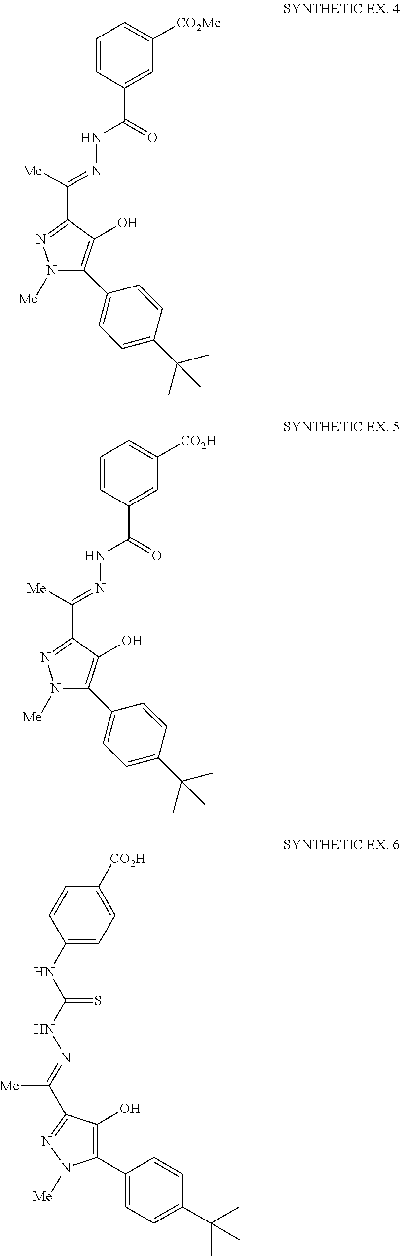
C1=C([CO2H])C=CC(NC(NN=C([Me])C2=NN([Me])C(C3=CC=C(C(C)(C)C)C=C3)=C2O)=S)=C1.N1([Me])C(C2=CC=C(C(C)(C)C)C=C2)=C(O)C(C([Me])=NNC(C2=CC([CO2Me])=CC=C2)=O)=N1.N1([Me])C(C2=CC=C(C(C)(C)C)C=C2)=C(O)C(C([Me])=NNC(C2=CC([CO2H])=CC=C2)=O)=N1
